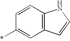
C1=CC2=C(C=C1*)C=CN2
